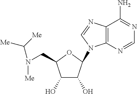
C1(O)C(O)C(N2C3=C(N=C2)C(N)=NC=N3)OC1CN([Me])C([Me])[Me]
